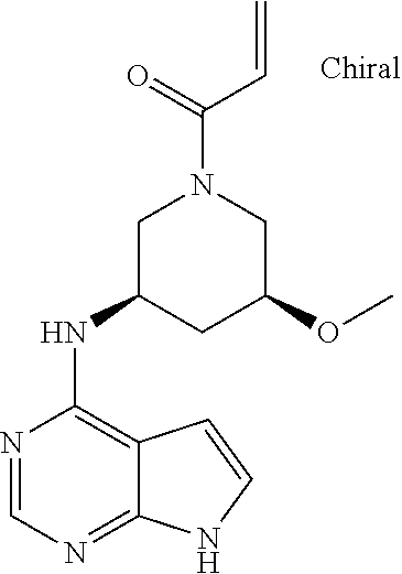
N(C1=C2C(=NC=N1)NC=C2)C1CC(OC)CN(C(C=C)=O)C1
